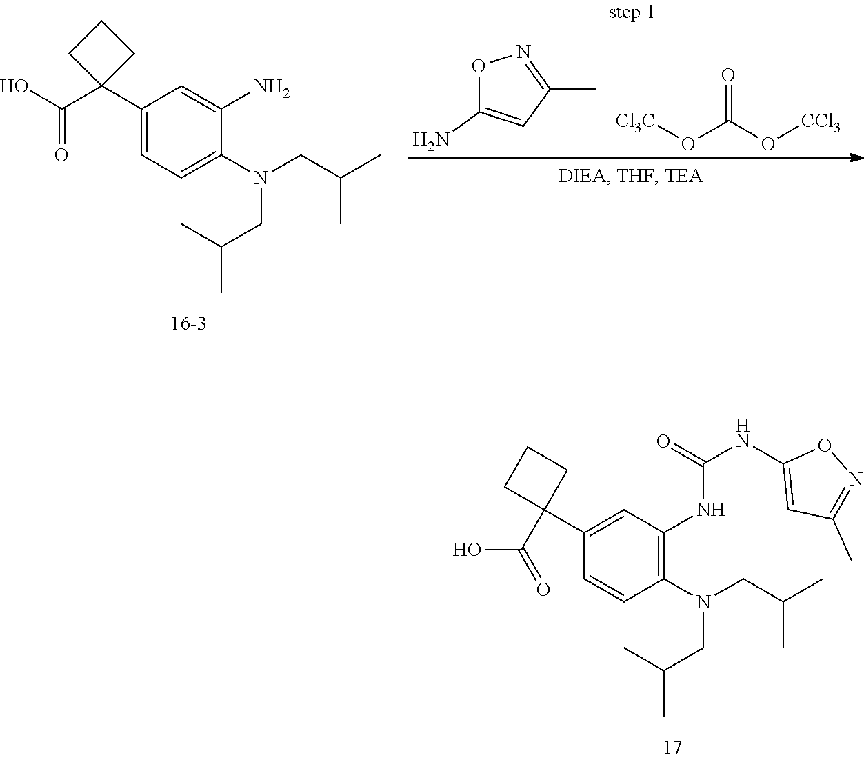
C1(C2(C(=O)O)CCC2)=CC(NC(NC2=CC(C)=NO2)=O)=C(N(CC(C)C)CC(C)C)C=C1.C1(C2(C(O)=O)CCC2)=CC=C(N(CC(C)C)CC(C)C)C(N)=C1.O1C(N)=CC(C)=N1.[Cl3C]OC(O[CCl3])=O
